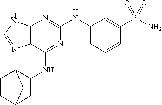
C12=C(N=C(NC3=CC=CC(S(N)(=O)=O)=C3)N=C1NC1C3CCC(C1)C3)NC=N2
